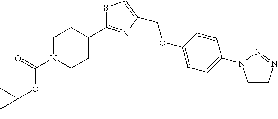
C(N1CCC(C2=NC(COC3=CC=C(N4C=CN=N4)C=C3)=CS2)CC1)(=O)OC(C)(C)C
